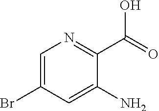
C1=C(Br)C=C(N)C(C(O)=O)=N1
